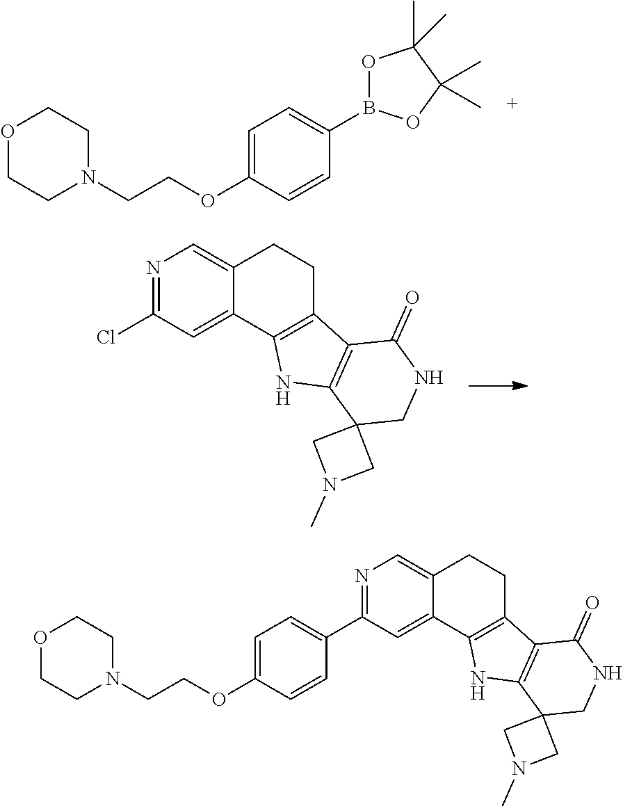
O1CCN(CCOC2=CC=C(B3OC(C)(C)C(C)(C)O3)C=C2)CC1.N1=C(Cl)C=C2C(=C1)CCC1=C2NC2=C1C(=O)NCC21CN(C)C1.N1=C(C2=CC=C(OCCN3CCOCC3)C=C2)C=C2C(=C1)CCC1=C2NC2=C1C(=O)NCC21CN(C)C1
